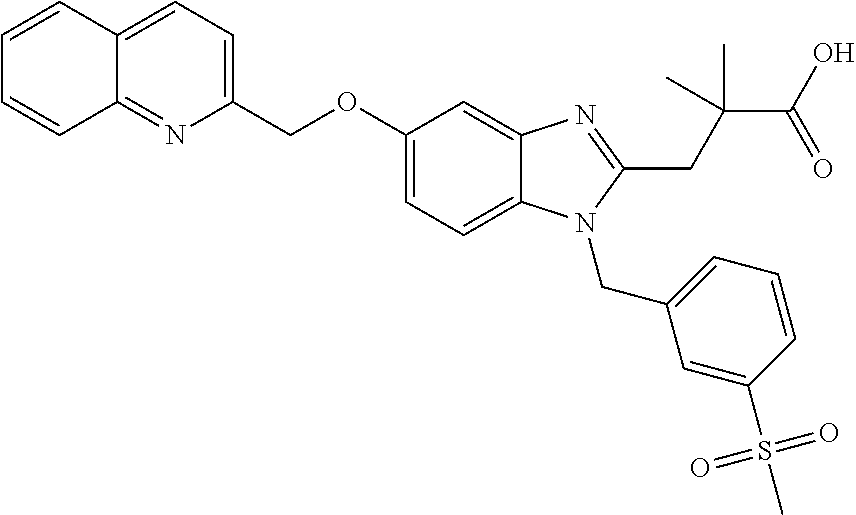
C1=CC=CC2=NC(COC3=CC=C4C(=C3)N=C(CC(C(O)=O)(C)C)N4CC3=CC=CC(S(C)(=O)=O)=C3)=CC=C12
